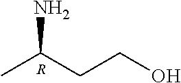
CC(CCO)N.[R]
